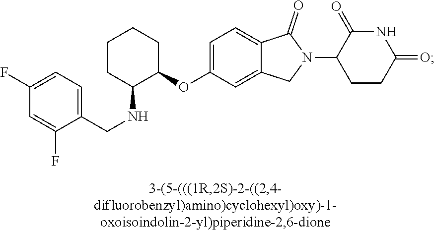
C1=C(OC2CCCCC2NCC2=CC=C(F)C=C2F)C=C2C(=C1)C(=O)N(C1CCC(=O)NC1=O)C2
